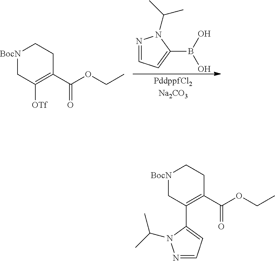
N1=CC=C(B(O)O)N1C(C)C.[BocN]1CC([OTf])=C(C(=O)OCC)CC1.[BocN]1CC(C2=CC=NN2C(C)C)=C(C(=O)OCC)CC1
